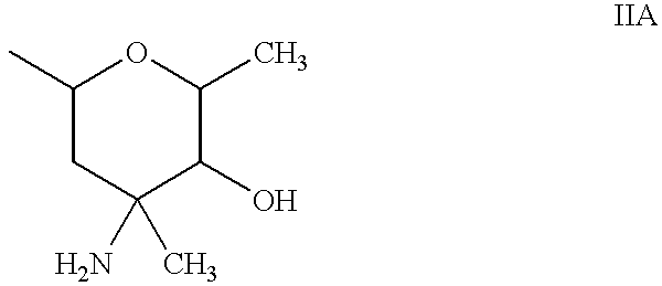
C1(C)CC(N)(C)C(O)C(C)O1
